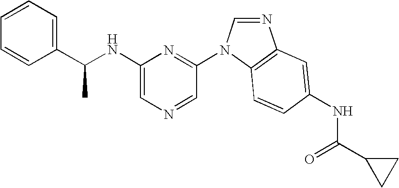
C1(NC(C2=CC=CC=C2)C)=CN=CC(N2C=NC3=C2C=CC(NC(C2CC2)=O)=C3)=N1
